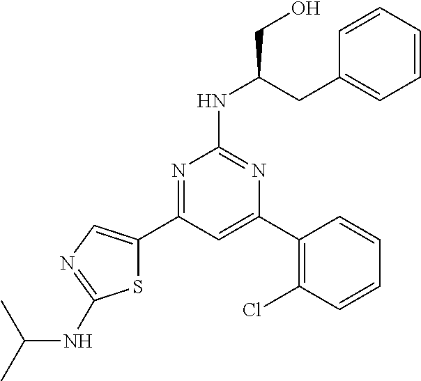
N1=C(C2=CN=C(NC(C)C)S2)C=C(C2=C(Cl)C=CC=C2)N=C1NC(CC1=CC=CC=C1)CO
